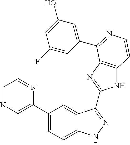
C1(C2=CN=CC=N2)=CC=C2C(=C1)C(C1=NC3=C(N1)C=CN=C3C1=CC(O)=CC(F)=C1)=NN2
